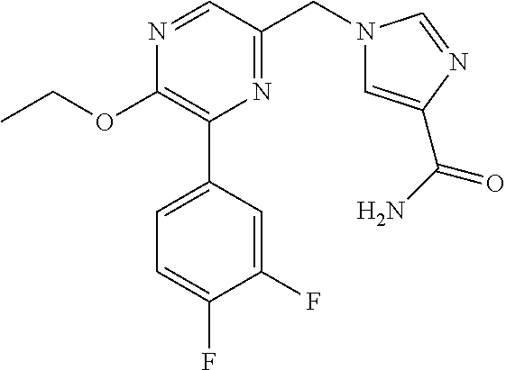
C1(OCC)=C(C2=CC=C(F)C(F)=C2)N=C(CN2C=C(C(N)=O)N=C2)C=N1
